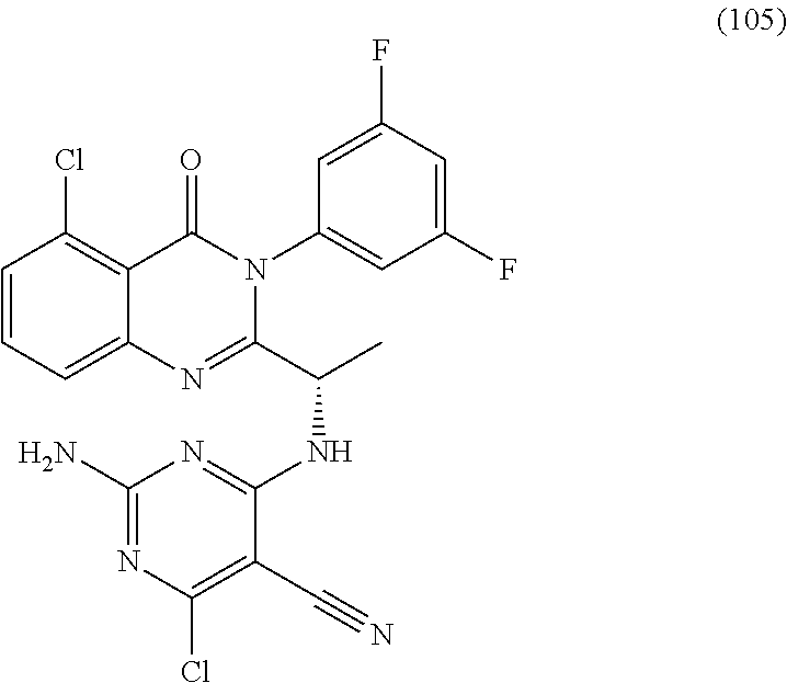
C1=CC=C2C(=C1Cl)C(=O)N(C1=CC(F)=CC(F)=C1)C(C(C)NC1=NC(N)=NC(Cl)=C1C#N)=N2
